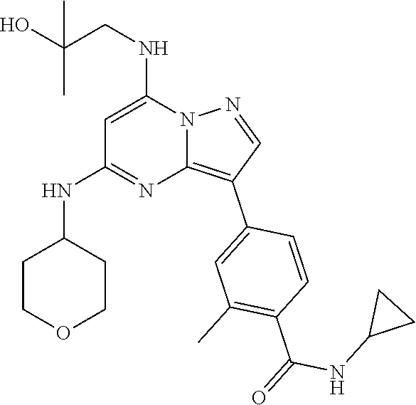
C(NC1=CC(NC2CCOCC2)=NC2=C(C3=CC(C)=C(C(NC4CC4)=O)C=C3)C=NN12)C(O)(C)C
